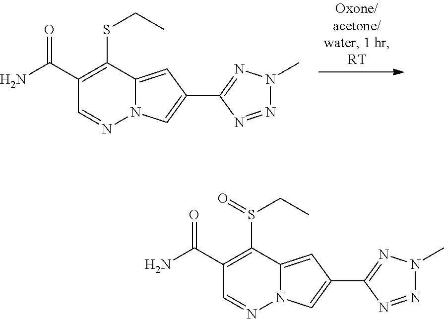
C12=CC(C3=NN(C)N=N3)=CN1N=CC(C(N)=O)=C2SCC.C12=CC(C3=NN(C)N=N3)=CN1N=CC(C(N)=O)=C2S(CC)=O
